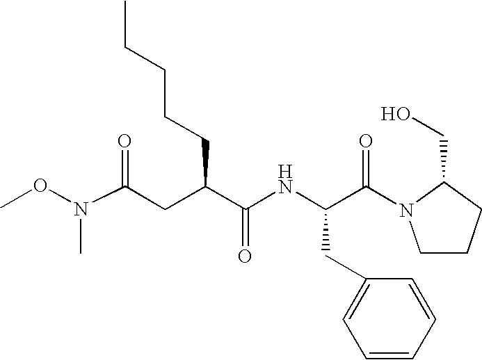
N(C(=O)CC(C(NC(C(=O)N1CCCC1CO)CC1=CC=CC=C1)=O)CCCCC)(OC)C
